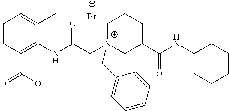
C1=CC(C(OC)=O)=C(NC(C[N+]2(CC3=CC=CC=C3)CC(C(=O)NC3CCCCC3)CCC2)=O)C(C)=C1.[Br-]
